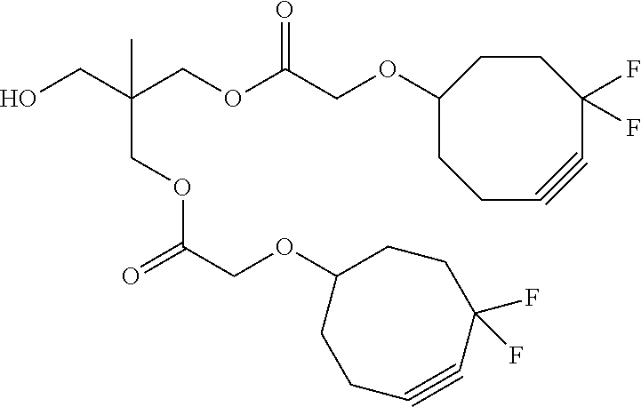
C1C#CC(F)(F)CCC(OCC(OCC(CO)(COC(COC2CCC#CC(F)(F)CC2)=O)C)=O)C1
